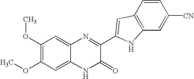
C1=C2C(=CC(OC)=C1OC)N=C(C1=CC3=C(C=C([CN])C=C3)N1)C(=O)N2
